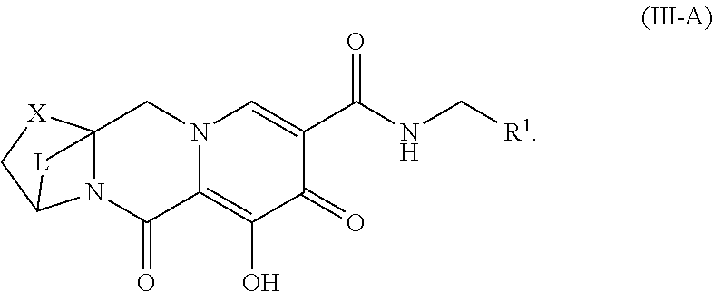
N12C3(CN4C(=C(O)C(=O)C(C(NC[R1])=O)=C4)C1=O)[X]CC2[L]3
